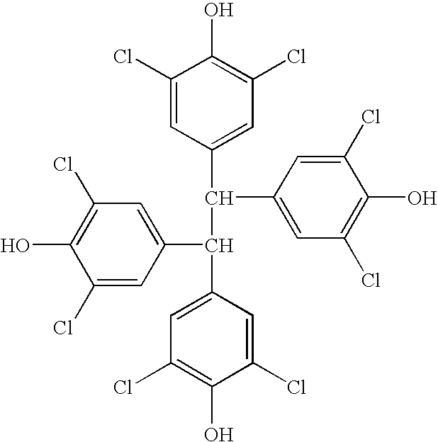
C1(Cl)=CC(C(C(C2=CC(Cl)=C(O)C(Cl)=C2)C2=CC(Cl)=C(O)C(Cl)=C2)C2=CC(Cl)=C(O)C(Cl)=C2)=CC(Cl)=C1O
